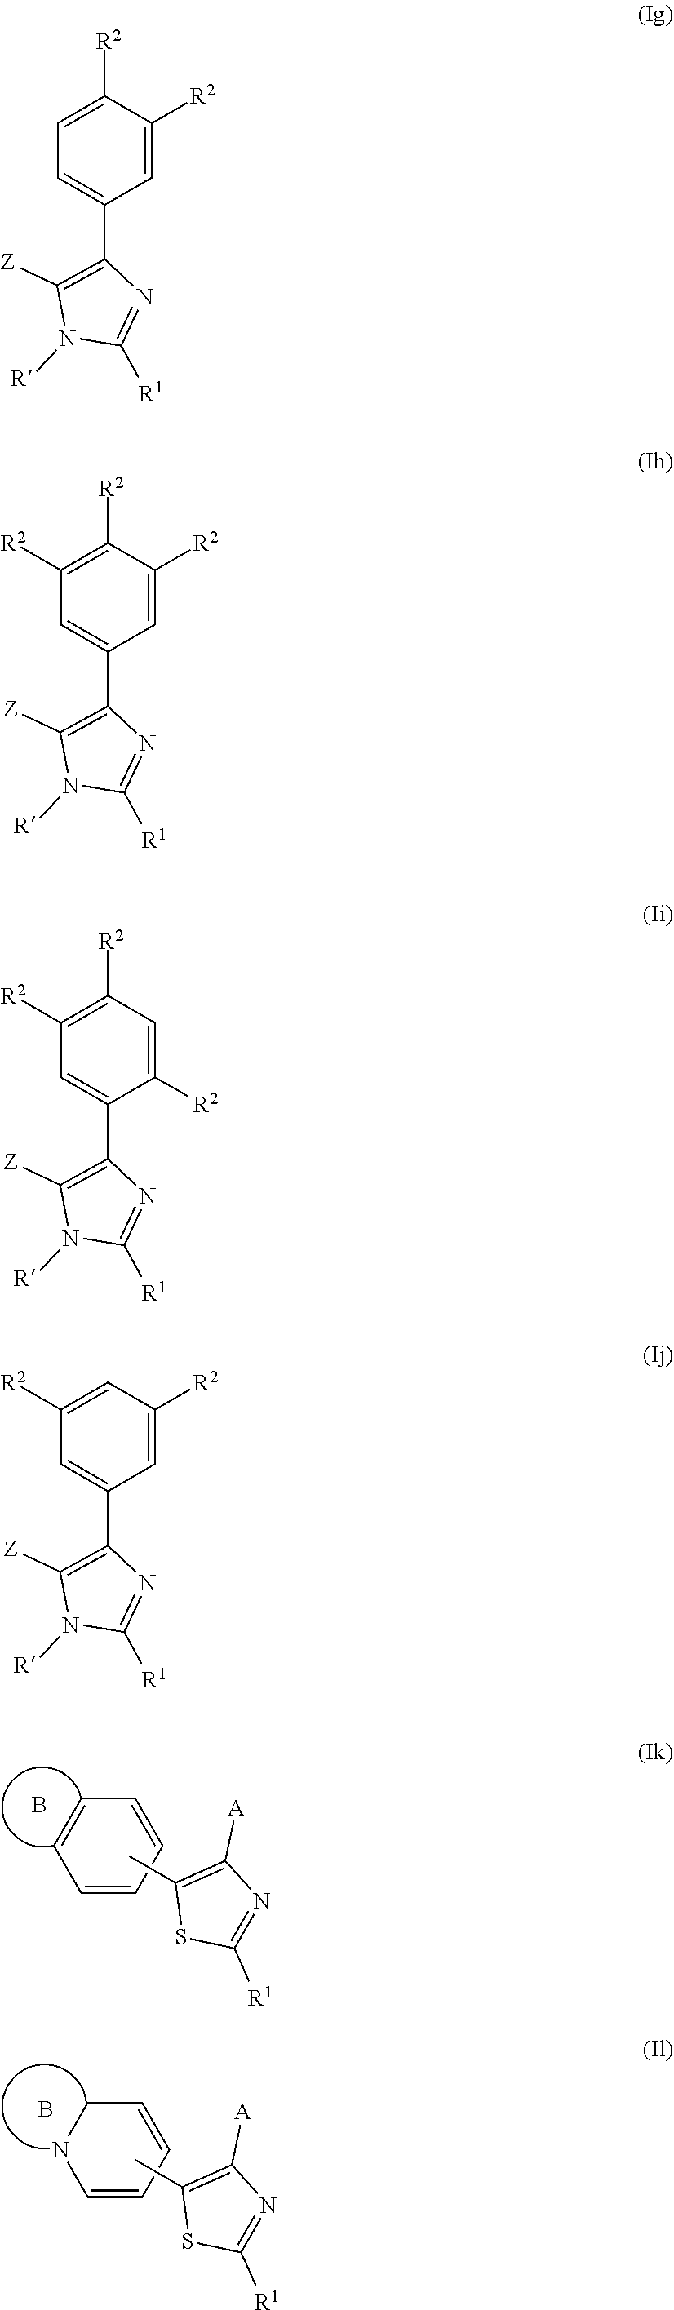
C1([R2])=CC=C(C2=C([Z])N([R])C([R1])=N2)C=C1[R2].C1=CC=CC=C1.CC1=C([A])N=C([R1])S1.B.C1=CC=CCN1.CC1=C([A])N=C([R1])S1.B.C1([R2])=C([R2])C=C(C2=C([Z])N([R])C([R1])=N2)C=C1[R2].C1([R2])=C([R2])C=C(C2=C([Z])N([R])C([R1])=N2)C([R2])=C1.C1=C([R2])C=C(C2=C([Z])N([R])C([R1])=N2)C=C1[R2]
